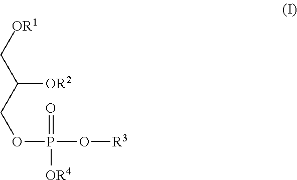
[OR1]CC(COP(=O)([OR4])O[R3])[OR2]
